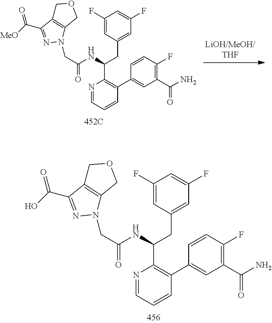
N1=CC=CC(C2=CC(C(N)=O)=C(F)C=C2)=C1C(CC1=CC(F)=CC(F)=C1)NC(CN1C2=C(C(C(=O)[MeO])=N1)COC2)=O.N1=CC=CC(C2=CC(C(N)=O)=C(F)C=C2)=C1C(CC1=CC(F)=CC(F)=C1)NC(CN1C2=C(C(C(=O)O)=N1)COC2)=O
